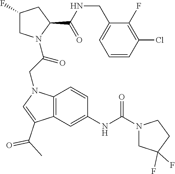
C1(F)CN(C(CN2C3=C(C(C(C)=O)=C2)C=C(NC(N2CC(F)(F)CC2)=O)C=C3)=O)C(C(NCC2=CC=CC(Cl)=C2F)=O)C1
